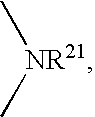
[NR21](C)C
